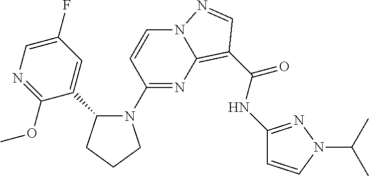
C1=CC(N2C(C3=CC(F)=CN=C3OC)CCC2)=NC2=C(C(NC3=NN(C(C)C)C=C3)=O)C=NN12
